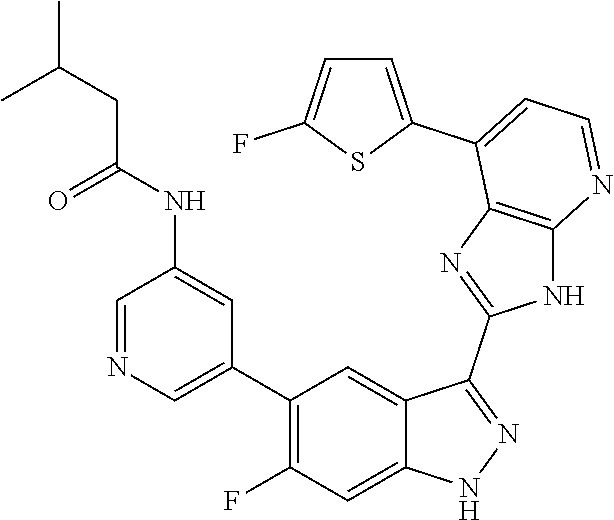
C1=NC=C(C2=C(F)C=C3C(=C2)C(C2=NC4=C(N2)N=CC=C4C2=CC=C(F)S2)=NN3)C=C1NC(=O)CC(C)C
